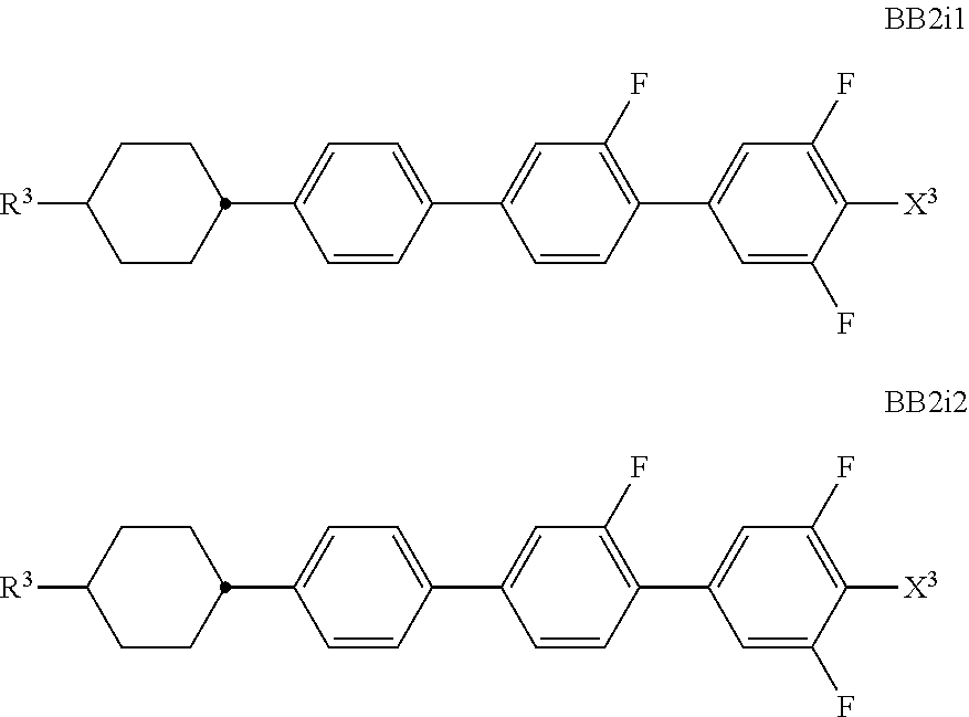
C1=CC(C2=CC(F)=C(C3=CC(F)=C([X3])C(F)=C3)C=C2)=CC=C1C1CCC([R3])CC1.C1=CC(C2=CC(F)=C(C3=CC(F)=C([X3])C(F)=C3)C=C2)=CC=C1C1CCC([R3])CC1
